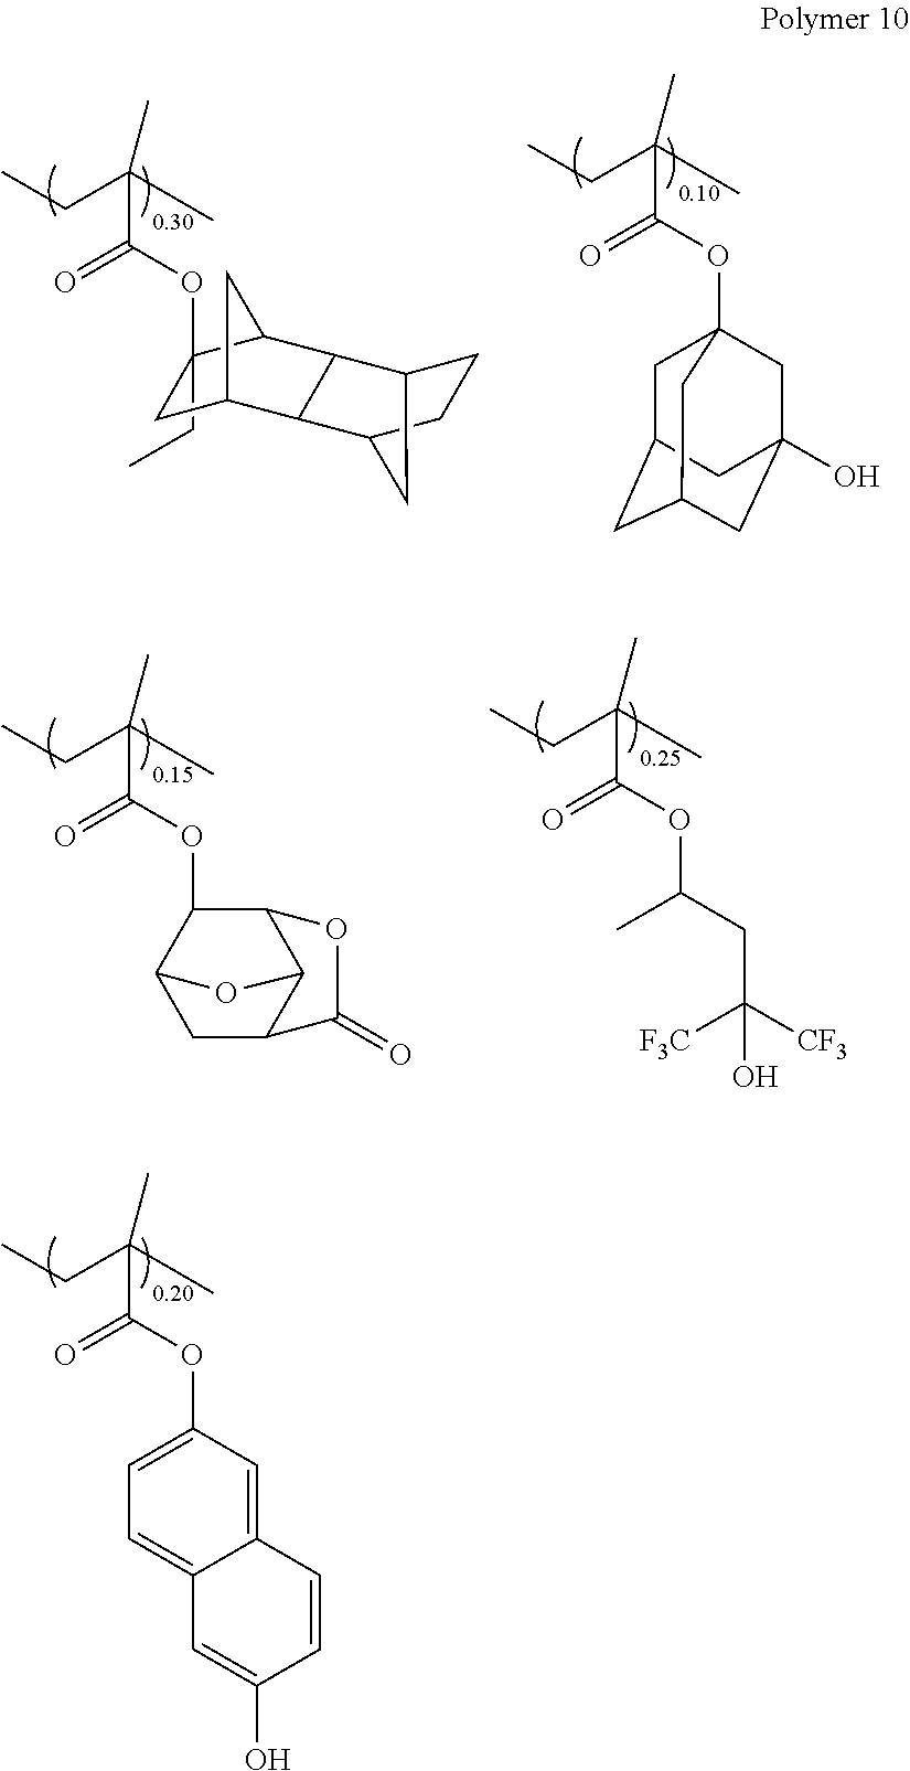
C1(CC)(OC(C(CC)(C)C)=O)CC2CC1C1C3CCC(C21)C3.CCC(C)(C)C(OC12CC3CC(CC(O)(C1)C3)C2)=O.CCC(C)(C)C(OC1C2CC3C(C1OC3=O)O2)=O.CCC(C)(C)C(OC(C)CC([F3C])([CF3])O)=O.CCC(C)(C)C(=O)OC1=CC=C2C(=C1)C=CC(O)=C2
